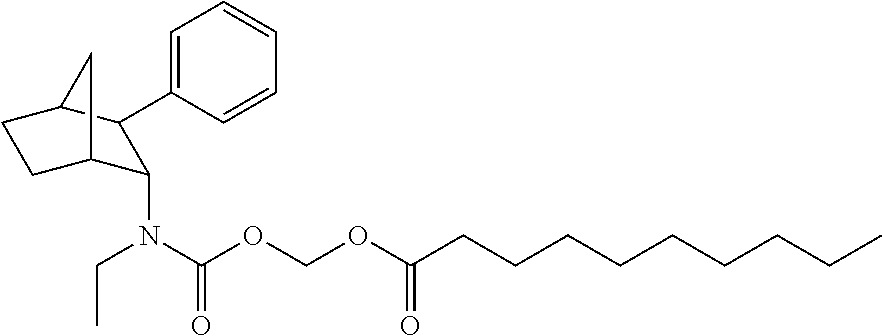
C1=CC=C(C2C(N(CC)C(OCOC(CCCCCCCCC)=O)=O)C3CCC2C3)C=C1
